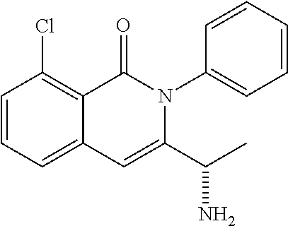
C1=CC=C2C(=C1Cl)C(=O)N(C1=CC=CC=C1)C(C(C)N)=C2
